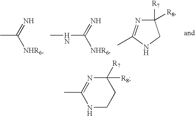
CC(=N)[NHR6].N(C(=N)[NHR6])C.C1([R8])([R7])N=C(C)NC1.N1CCC([R8])([R7])N=C1C
